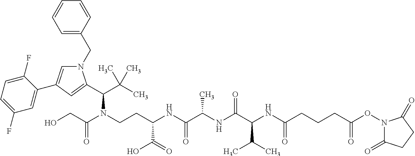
N1(CC2=CC=CC=C2)C=C(C2=CC(F)=CC=C2F)C=C1C(C(C)(C)C)N(C(=O)CO)CCC(NC(C(NC(C(NC(CCCC(ON1C(=O)CCC1=O)=O)=O)C(C)C)=O)C)=O)C(=O)O
